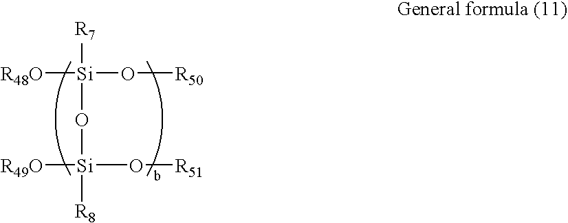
[R48O][Si](O[R50])([R7])O[Si]([R8])([R49O])O[R51]
